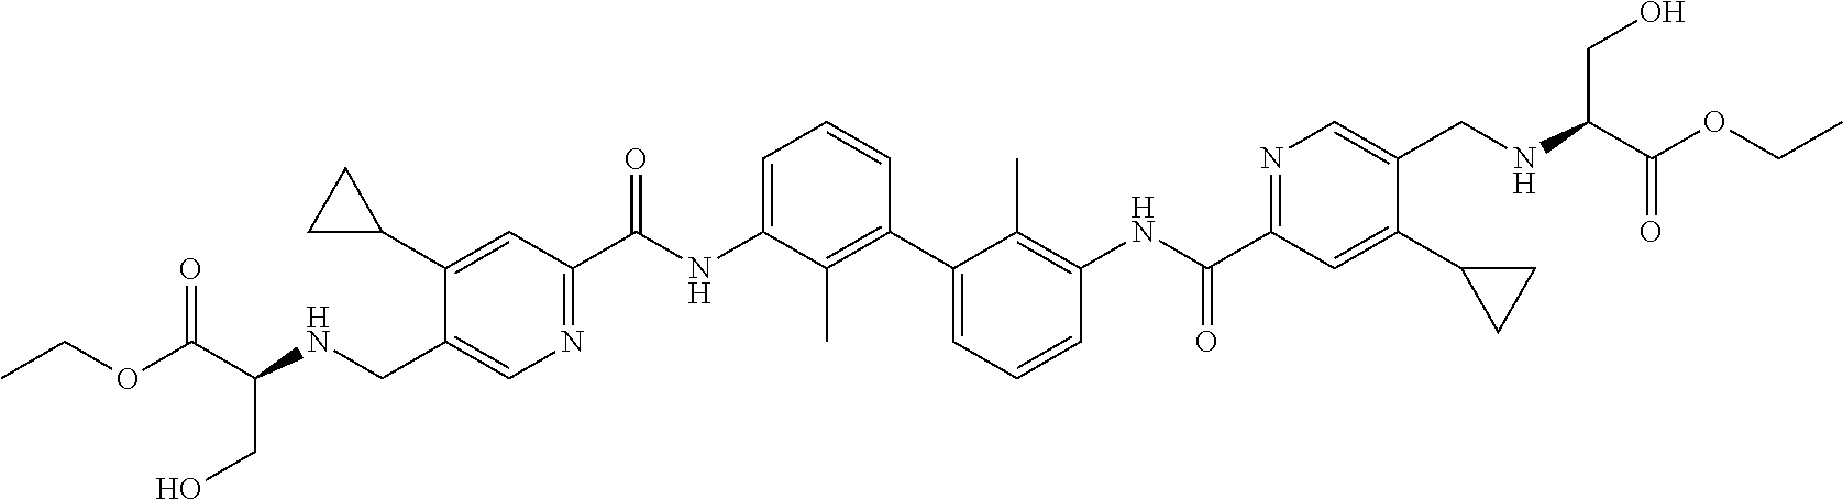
C1(C2CC2)=CC(C(NC2=CC=CC(C3=CC=CC(NC(C4=NC=C(CNC(C(OCC)=O)CO)C(C5CC5)=C4)=O)=C3C)=C2C)=O)=NC=C1CNC(C(OCC)=O)CO
